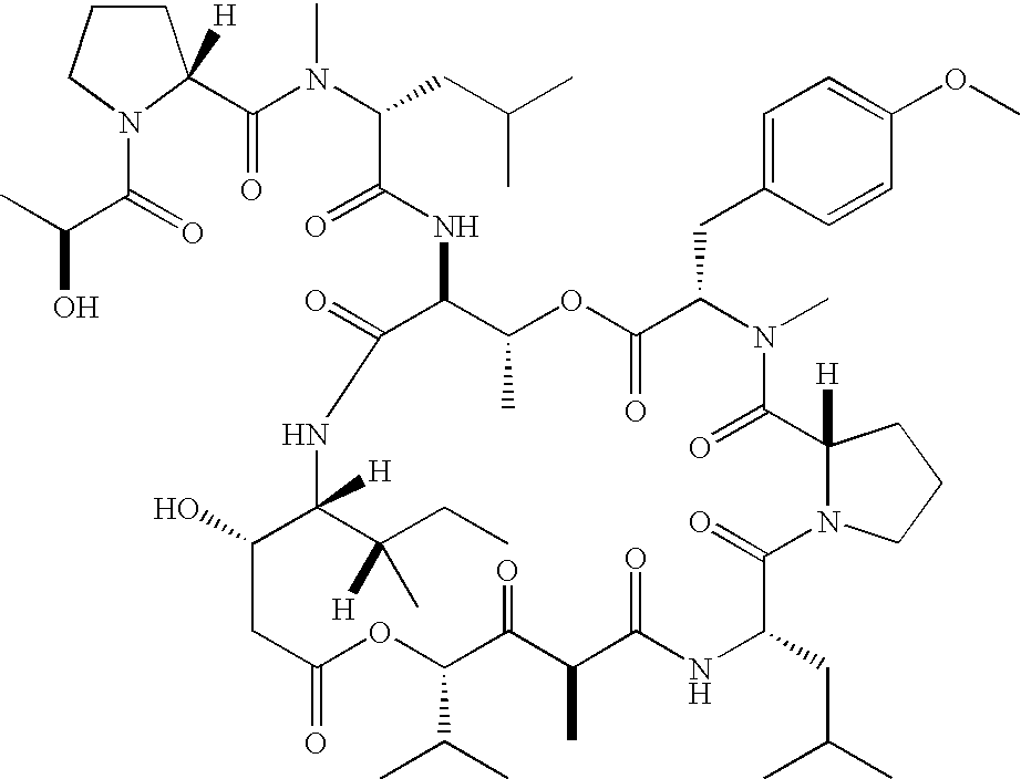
C1N(C(=O)C(C)O)C([H])(C(N(C(CC(C)C)C(NC2C(C)OC(=O)C(CC3=CC=C(OC)C=C3)N(C)C(=O)C3([H])N(CCC3)C(=O)C(CC(C)C)NC(=O)C(C)C(=O)C(C(C)C)OC(=O)CC(O)C(C(CC)([H])C)([H])NC2=O)=O)C)=O)CC1
